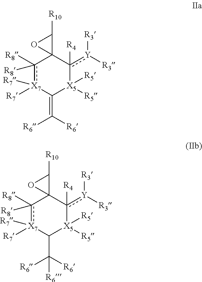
c1([R8])([R8])[X7]([R7])([R7])C(=C([R6])[R6])[X5]([R5])([R5])c([R4])([Y]([R3])[R3])C12C([R10])O2.c1([R8])([R8])[X7]([R7])([R7])C(C([R6])([R6])[R6])[X5]([R5])([R5])c([R4])([Y]([R3])[R3])C12C([R10])O2
